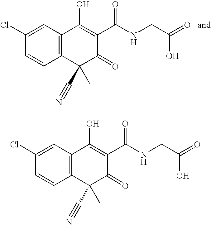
C1=C(Cl)C=CC2=C1C(O)=C(C(NCC(=O)O)=O)C(=O)C2(C#N)C.C1=C(Cl)C=CC2=C1C(O)=C(C(NCC(=O)O)=O)C(=O)C2(C#N)C
